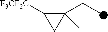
C1(CC)(C)C([F3CF2C])C1
